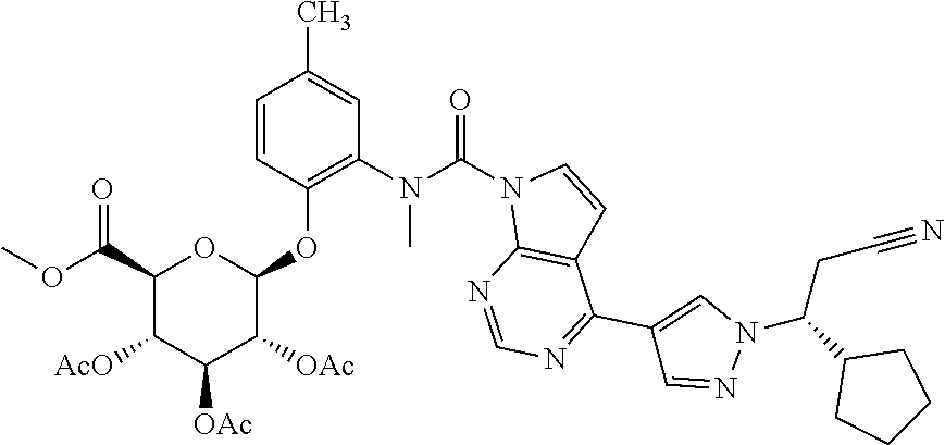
C1=CC(OC2OC(C(OC)=O)C([AcO])C([OAc])C2[OAc])=C(N(C(N2C3=C(C=C2)C(C2=CN(C(C4CCCC4)CC#N)N=C2)=NC=N3)=O)C)C=C1C
